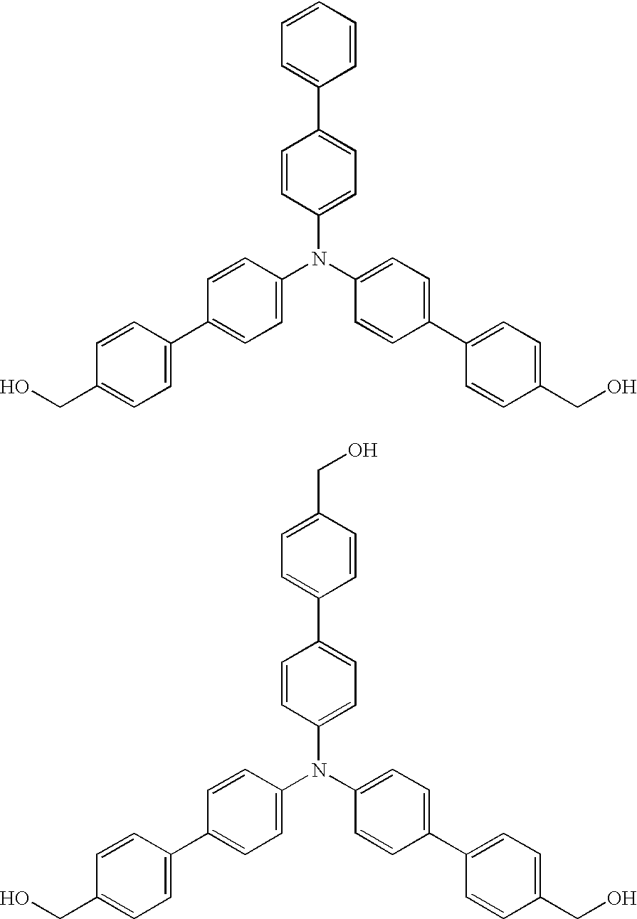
C1=CC=CC=C1C1=CC=C(N(C2=CC=C(C3=CC=C(CO)C=C3)C=C2)C2=CC=C(C3=CC=C(CO)C=C3)C=C2)C=C1.C1=CC(CO)=CC=C1C1=CC=C(N(C2=CC=C(C3=CC=C(CO)C=C3)C=C2)C2=CC=C(C3=CC=C(CO)C=C3)C=C2)C=C1
